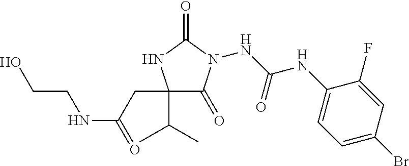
C1(C(C)C)(CC(NCCO)=O)C(=O)N(NC(NC2=CC=C(Br)C=C2F)=O)C(=O)N1
